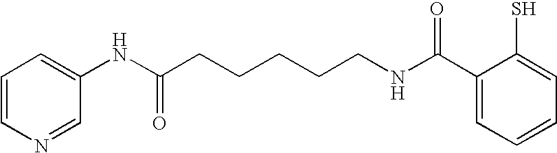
C1(NC(CCCCCNC(C2=CC=CC=C2S)=O)=O)=CC=CN=C1
